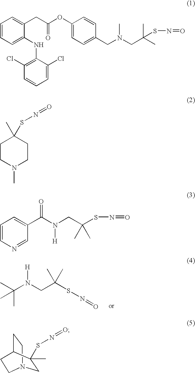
CC(N(CC(SN=O)(C)C)[H])(C)C.C1=CC=C(NC2=C(Cl)C=CC=C2Cl)C(CC(OC2=CC=C(CN(CC(C)(C)SN=O)C)C=C2)=O)=C1.C1(C)(SN=O)CCN(C)CC1.C1=CN=CC(C(N(CC(SN=O)(C)C)[H])=O)=C1.C1N2CCC(CC2)C1(C)SN=O
